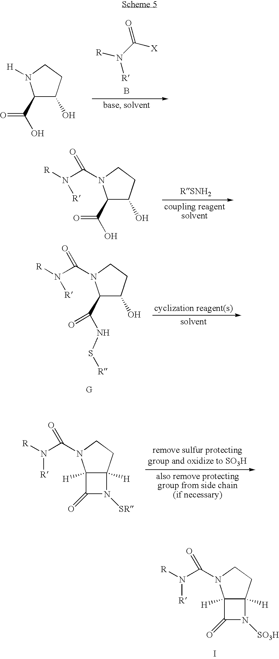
C1(C(O)=O)C(O)CCN1[H].[R]N(C([X])=O)[R].B.C12([H])C([H])(CCN1C(N([R])[R])=O)N([SR])C2=O.C12([H])C([H])(CCN1C(N([R])[R])=O)N([SO3H])C2=O.I.C(N([R])[R])(=O)N1C(C(O)=O)C(O)CC1.C1(C(NS[R])=O)C(O)CCN1C(N([R])[R])=O.[G]
